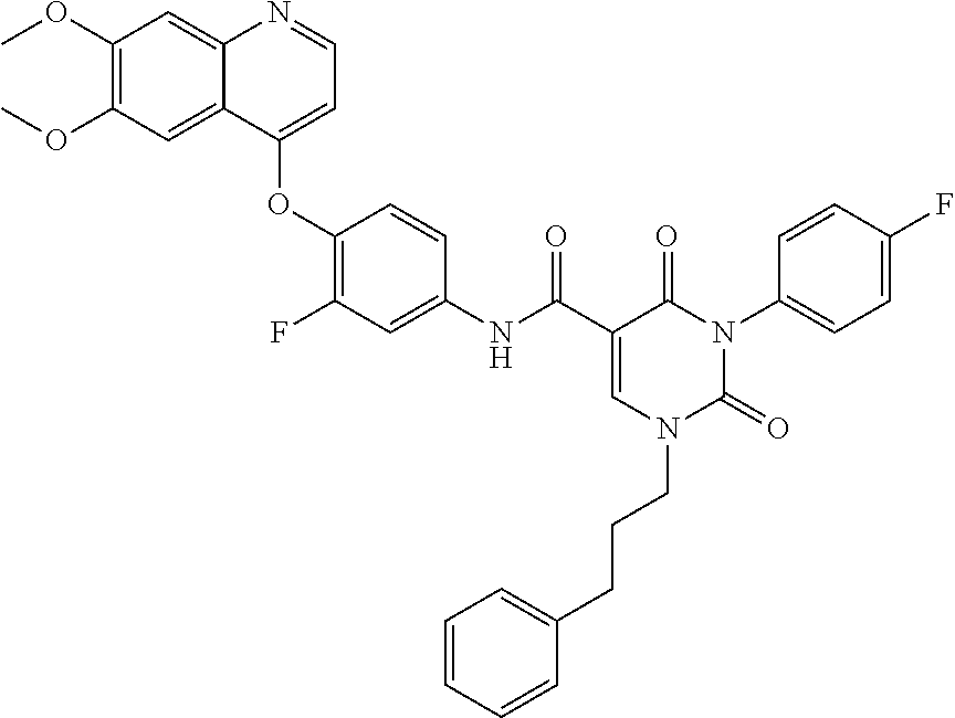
C1(OC)=C(OC)C=C2C(=C1)N=CC=C2OC1=C(F)C=C(NC(=O)C2=CN(CCCC3=CC=CC=C3)C(=O)N(C3=CC=C(F)C=C3)C2=O)C=C1
